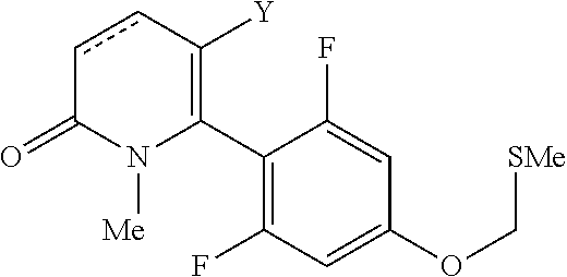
C1(C2=C([Y])ccC(=O)N2[Me])=C(F)C=C(OC[SMe])C=C1F
